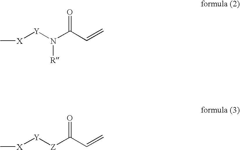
[X]([Y]N(C(C=C)=O)[R])C.[X]([Y][Z]C(C=C)=O)C
